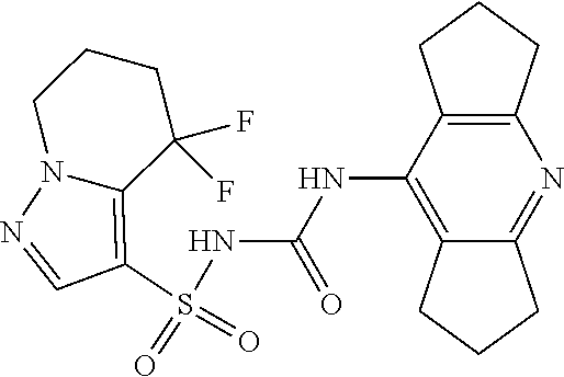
S(NC(NC1=C2C(=NC3=C1CCC3)CCC2)=O)(C1=C2N(N=C1)CCCC2(F)F)(=O)=O
